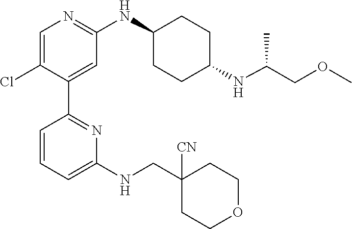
C1(C2=NC(NCC3([CN])CCOCC3)=CC=C2)=CC(NC2CCC(NC(COC)C)CC2)=NC=C1Cl
